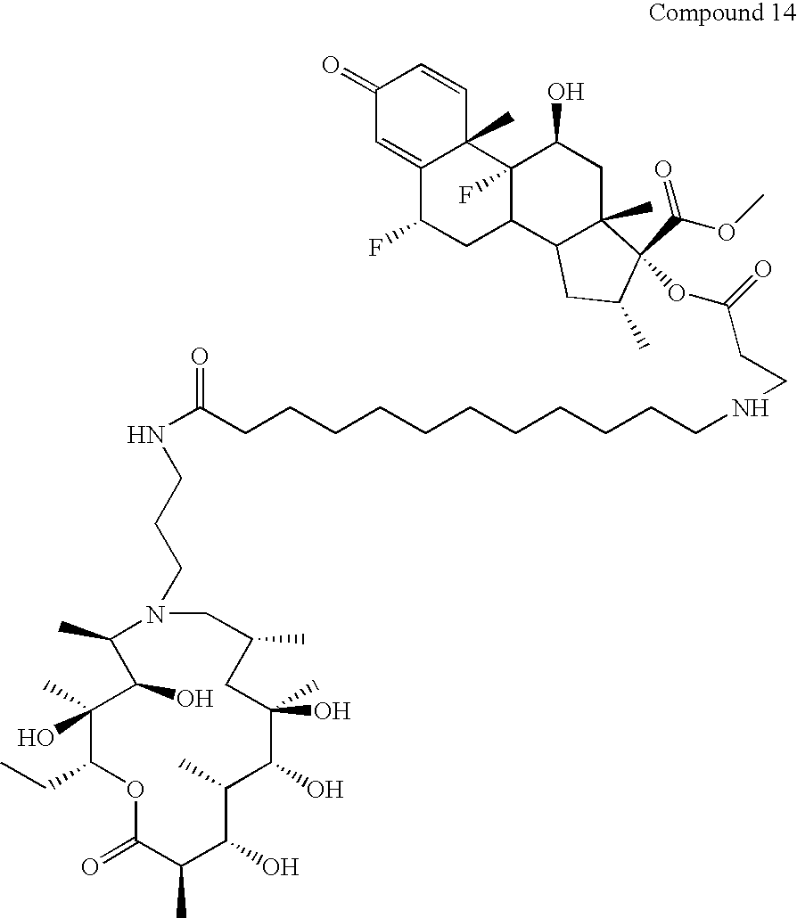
C1(O)(C)C(CC)OC(=O)C(C)C(O)C(C)C(O)C(O)(C)CC(C)CN(CCCNC(CCCCCCCCCCCNCCC(OC2(C(OC)=O)C3(C)C(C4CC(F)C5=CC(=O)C=CC5(C)C4(F)C(O)C3)CC2C)=O)=O)C(C)C1O
